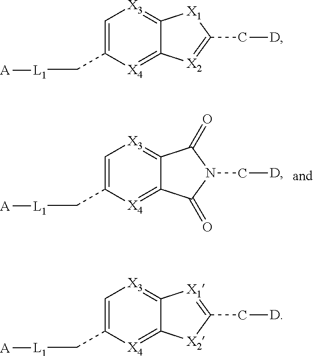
C1=C(C[L1][A])[X4]=C2C(=[X3]1)C(=O)N(C[D])C2=O.C1=C(C[L1][A])[X4]=C2C(=[X3]1)[X1]C(C[D])=[X2]2.C1=C(C[L1][A])[X4]=C2C(=[X3]1)[X1]=C(C[D])[X2]2
